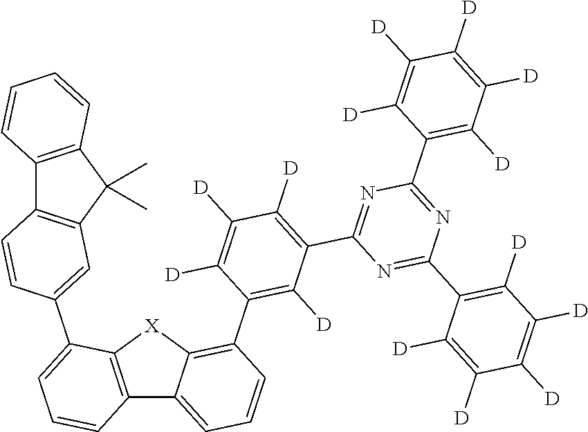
C12=C(C(C)(C)C3=C1C=CC(C1=CC=CC4=C1[X]C1=C(C5=C([D])C(C6=NC(C7=C([D])C([D])=C([D])C([D])=C7[D])=NC(C7=C([D])C([D])=C([D])C([D])=C7[D])=N6)=C([D])C([D])=C5[D])C=CC=C41)=C3)C=CC=C2
